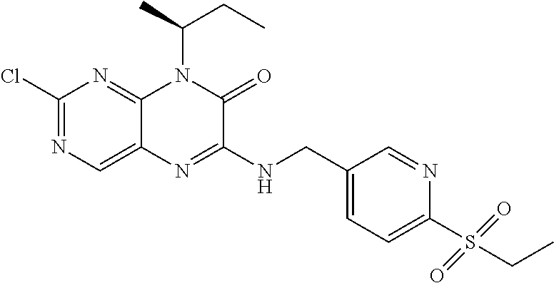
C1(Cl)=NC=C2C(=N1)N(C(C)CC)C(=O)C(NCC1=CC=C(S(CC)(=O)=O)N=C1)=N2
